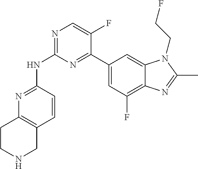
N1=C(NC2=NC=C(F)C(C3=CC(F)=C4C(=C3)N(CCF)C(C)=N4)=N2)C=CC2=C1CCNC2
